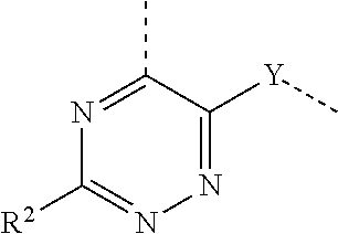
N1=C([Y]C)C(C)=NC([R2])=N1
